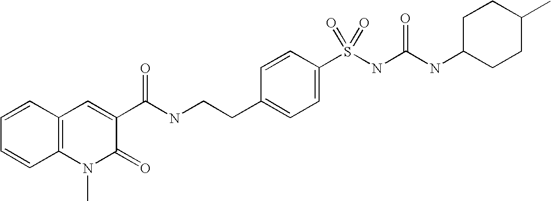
C1=CC=CC2=C1C=C(C(NCCC1=CC=C(S(NC(NC3CCC(C)CC3)=O)(=O)=O)C=C1)=O)C(=O)N2C
